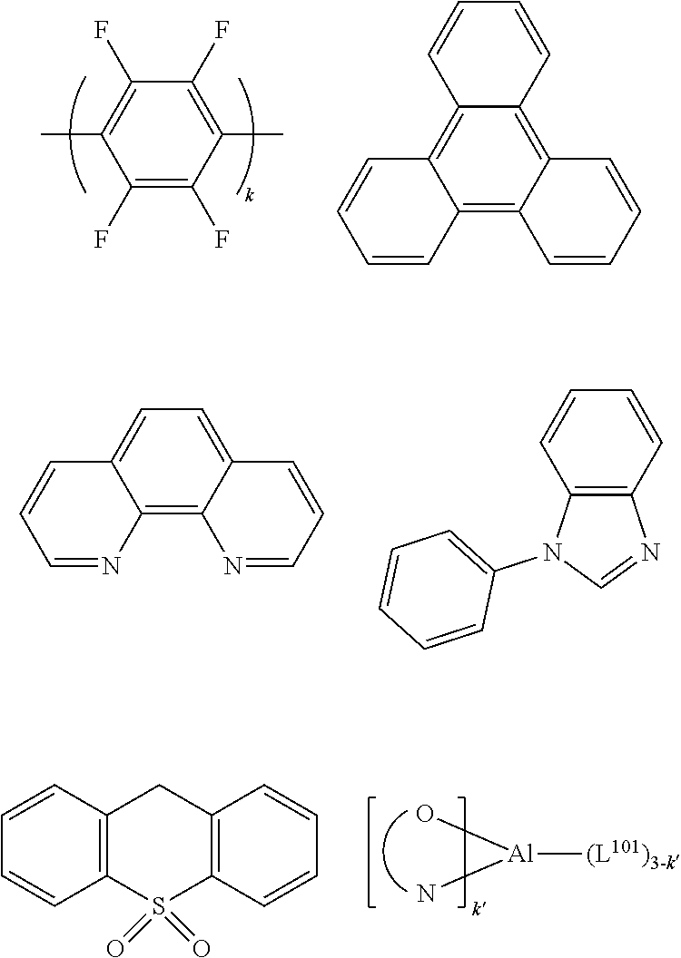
C1(F)=C(F)C(C)=C(F)C(F)=C1C.C12=C3C(=C4C(=C1C=CC=C2)C=CC=C4)C=CC=C3.C12=C3C(=CC=C1C=CC=N2)C=CC=N3.C12=C(C=CC=C1)N=CN2C1=CC=CC=C1.[Al]([(L101)3-k])(O)N.C12=C(C=CC=C1)CC1=C(S2(=O)=O)C=CC=C1
